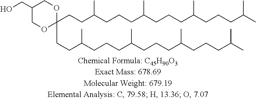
C1(CO)COC(CCC(C)CCCC(C)CCCC(C)CCCC(C)C)(CCC(C)CCCC(C)CCCC(C)CCCC(C)C)OC1
